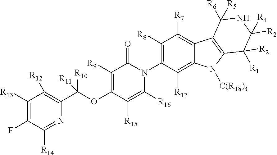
C1([R13])=C(F)C([R14])=NC(C(OC2=C([R9])C(=O)N(C3=C([R8])C([R7])=C4C(=C3[R17])N([C(R18)3])C3=C4C([R6])([R5])NC([R4])([R2])C3([R2])[R1])C([R16])=C2[R15])([R10])[R11])=C1[R12]
